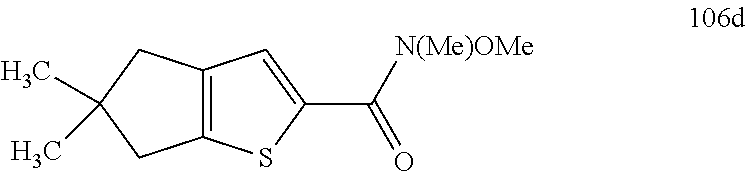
C12=C(SC(C([N(Me)OMe])=O)=C1)CC(C)(C)C2
